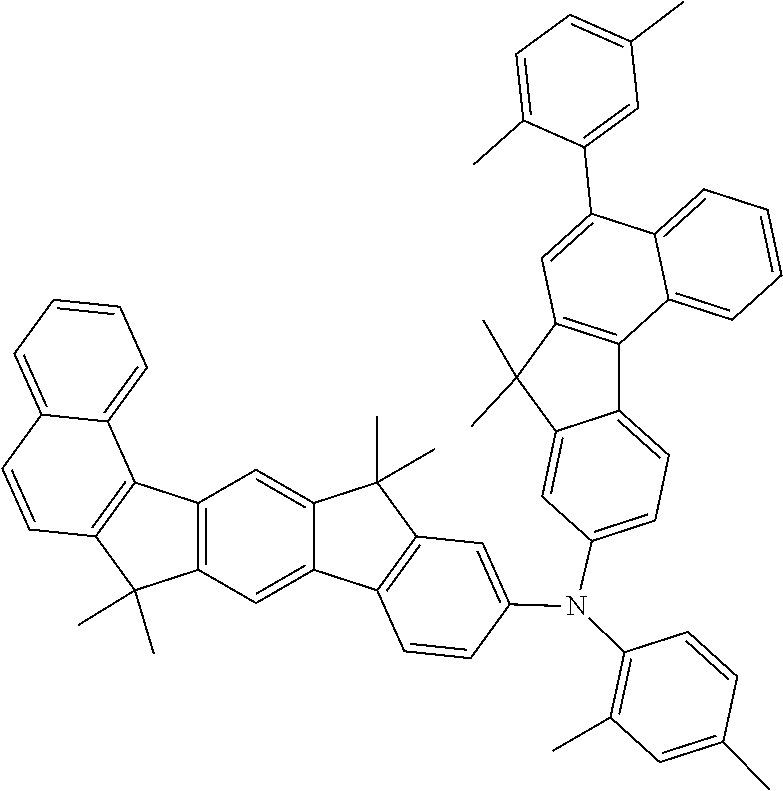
C1=C2C(=CC3=C1C(C)(C)C1=C3C3=CC=CC=C3C=C1)C(C)(C)C1=C2C=CC(N(C2=CC=C3C(=C2)C(C)(C)C2=C3C3=CC=CC=C3C(C3=CC(C)=CC=C3C)=C2)C2=C(C)C=C(C)C=C2)=C1
